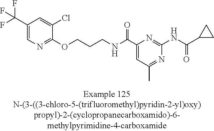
C1(C(F)(F)F)=CN=C(OCCCNC(C2=CC(C)=NC(NC(C3CC3)=O)=N2)=O)C(Cl)=C1
